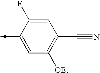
C1(->C)=CC([OEt])=C(C#N)C=C1F
